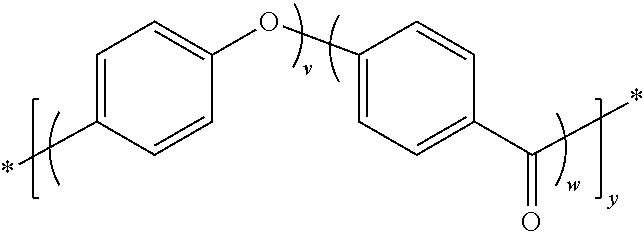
C1=C(*)C=CC(OC2=CC=C(C(*)=O)C=C2)=C1
